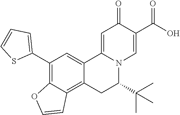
C12=CC(C3=CC=CS3)=C3C(=C1CC(C(C)(C)C)N1C2=CC(=O)C(C(O)=O)=C1)C=CO3
